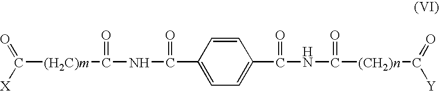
C([(H2C)m]C(NC(C1=CC=C(C(NC([(CH2)n]C([Y])=O)=O)=O)C=C1)=O)=O)([X])=O
